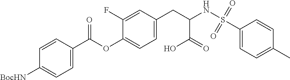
C1=CC([BocHN])=CC=C1C(OC1=CC=C(CC(NS(C2=CC=C(C)C=C2)(=O)=O)C(=O)O)C=C1F)=O
